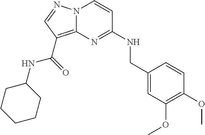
C1(OC)=C(OC)C=C(CNC2=NC3=C(C(NC4CCCCC4)=O)C=NN3C=C2)C=C1
